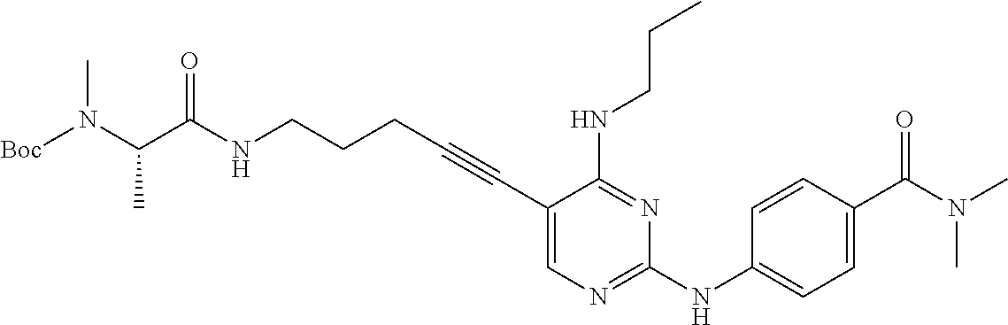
N(CCCC#CC1=CN=C(NC2=CC=C(C(N(C)C)=O)C=C2)N=C1NCCC)C(C(N([Boc])C)C)=O
